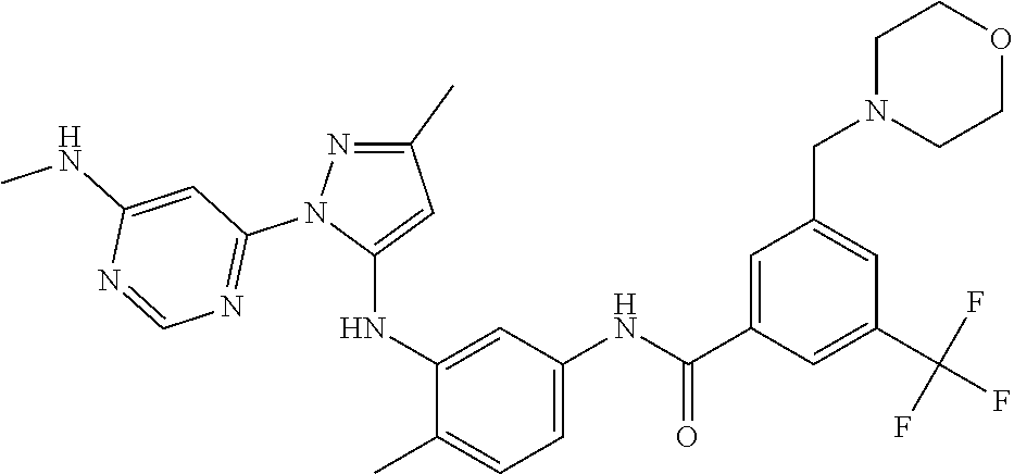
C1(C)=NN(C2=NC=NC(NC)=C2)C(NC2=CC(NC(C3=CC(CN4CCOCC4)=CC(C(F)(F)F)=C3)=O)=CC=C2C)=C1
